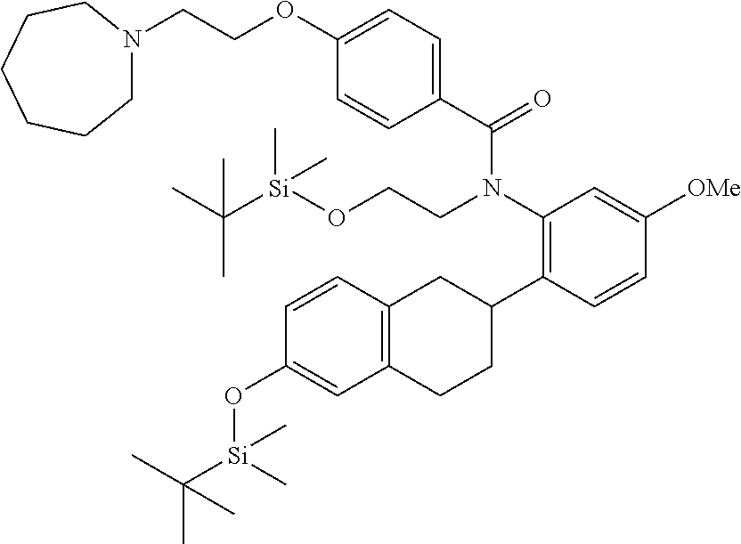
C1(C2CC3=C(CC2)C=C(O[Si](C(C)(C)C)(C)C)C=C3)=C(N(CCO[Si](C(C)(C)C)(C)C)C(C2=CC=C(OCCN3CCCCCC3)C=C2)=O)C=C([OMe])C=C1
